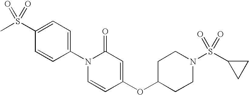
CS(C1=CC=C(N2C=CC(OC3CCN(S(C4CC4)(=O)=O)CC3)=CC2=O)C=C1)(=O)=O
